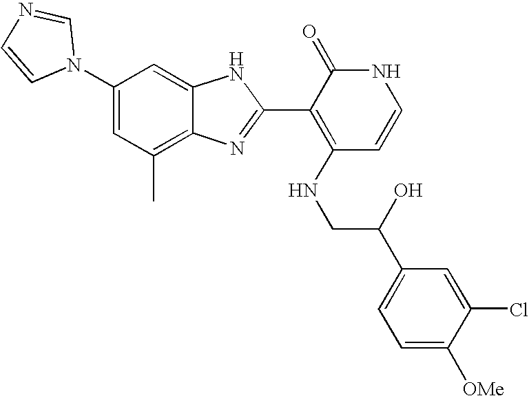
C1(C)=C2C(=CC(N3C=NC=C3)=C1)NC(C1=C(NCC(C3=CC=C([OMe])C(Cl)=C3)O)C=CNC1=O)=N2
